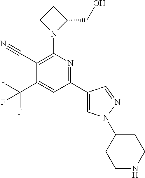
C1(C#N)=C(N2C(CO)CC2)N=C(C2=CN(C3CCNCC3)N=C2)C=C1C(F)(F)F
